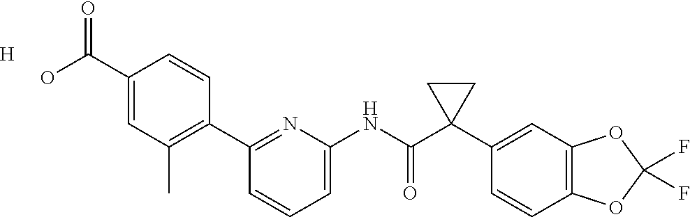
C1(C(O)=O)=CC(C)=C(C2=NC(NC(C3(C4=CC5=C(C=C4)OC(F)(F)O5)CC3)=O)=CC=C2)C=C1.[H]
